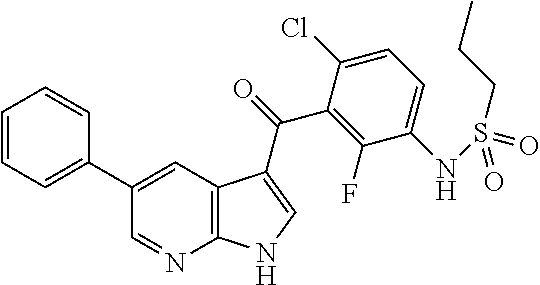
C1=CC=C(C2=CC3=C(N=C2)NC=C3C(C2=C(F)C(NS(=O)(CCC)=O)=CC=C2Cl)=O)C=C1
